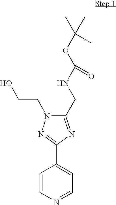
C1=CN=CC=C1C1=NN(CCO)C(CNC(OC(C)(C)C)=O)=N1
